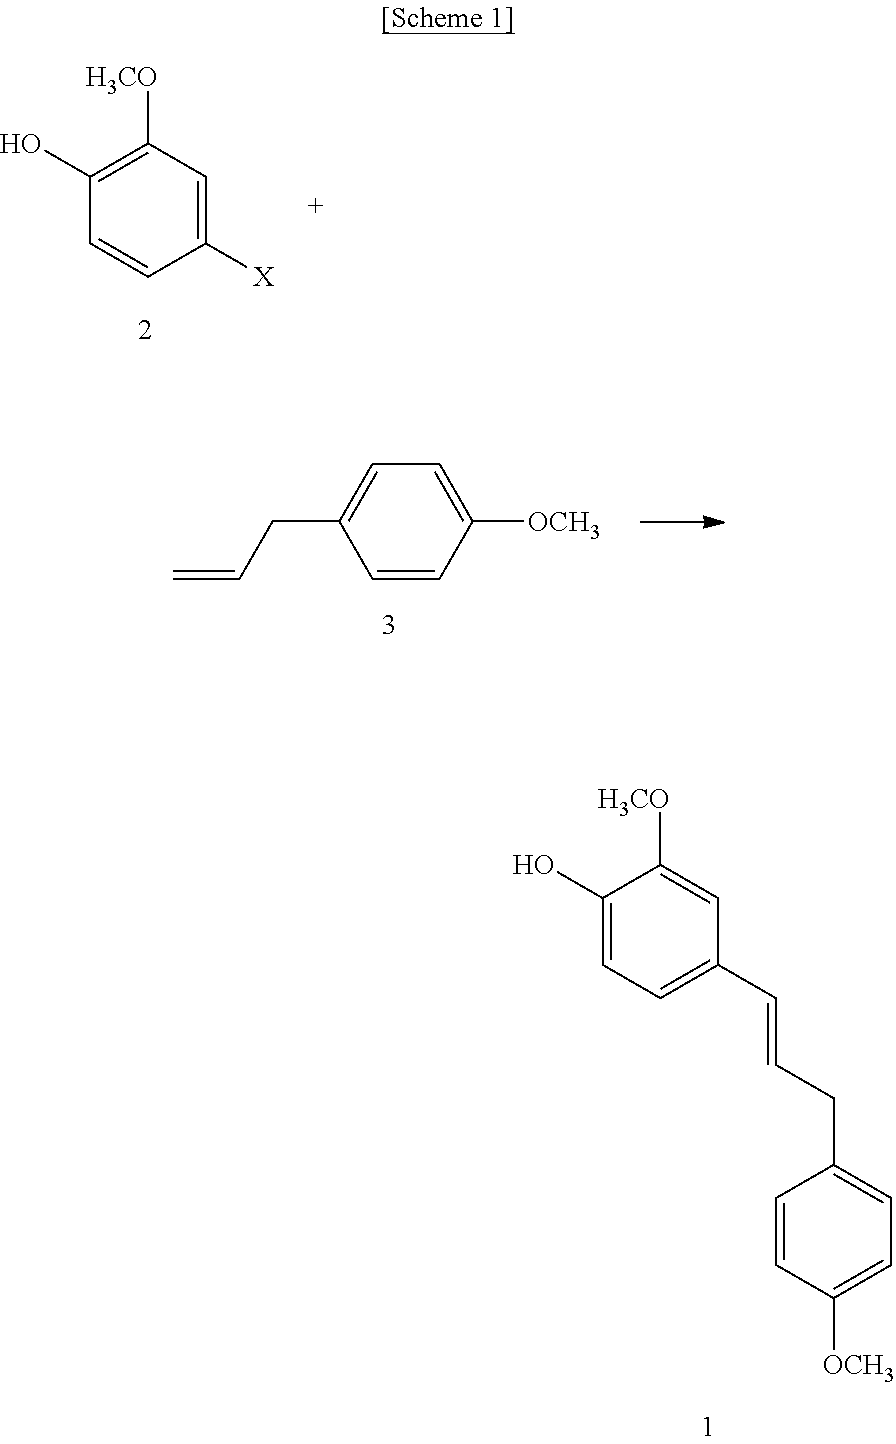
C1(O)=CC=C(C=CCC2=CC=C([OCH3])C=C2)C=C1[H3CO].C1=C([X])C=CC(O)=C1[H3CO].C1([OCH3])=CC=C(CC=C)C=C1
